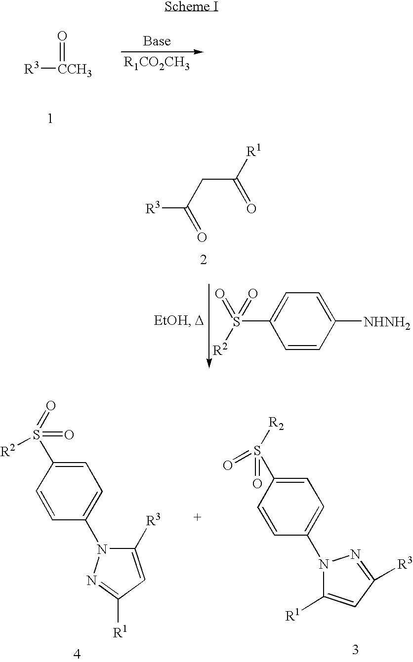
C(C(=O)[R3])C(=O)[R1].S(C1=CC=C([NHNH2])C=C1)(=O)(=O)[R2].[R1CO2CH3].[R3][CCH3]=O.C1([R3])=CC([R1])=NN1C1=CC=C(S([R2])(=O)=O)C=C1.C1=C(S(=O)(=O)[R2])C=CC(N2C([R1])=CC([R3])=N2)=C1
